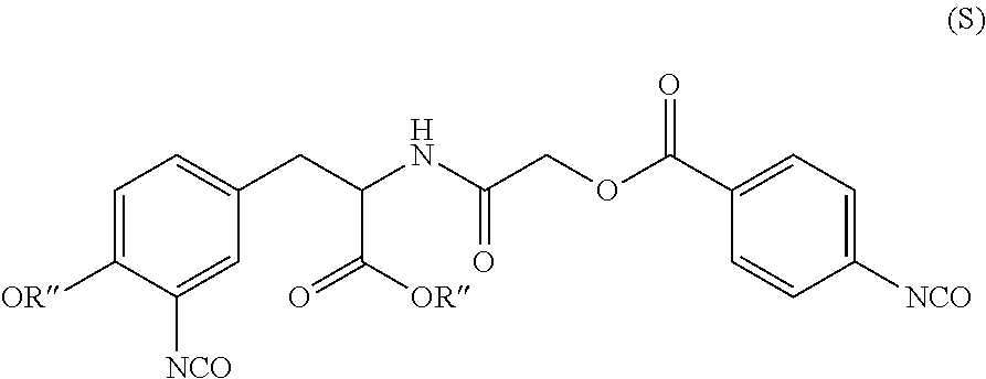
C1=C(C(OCC(NC(CC2=CC=C([OR])C([NCO])=C2)C([OR])=O)=O)=O)C=CC([NCO])=C1
